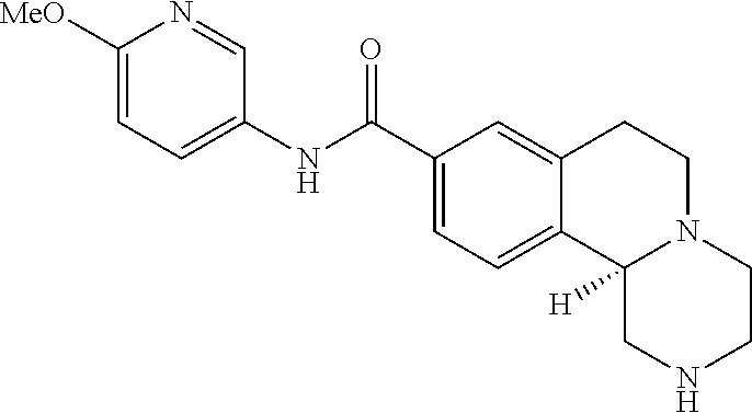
C1(NC(C2=CC=C3C(=C2)CCN2C3([H])CNCC2)=O)=CC=C([MeO])N=C1
